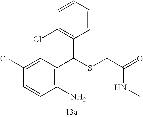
C1=CC(Cl)=CC(C(SCC(NC)=O)C2=C(Cl)C=CC=C2)=C1N
